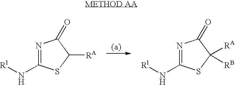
N1=C(N[Rl])SC([RA])C1=O.N1=C(N[Rl])SC([RA])([RB])C1=O
